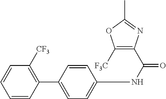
C1=CC(C2=CC=C(NC(=O)C3=C([F3C])OC(C)=N3)C=C2)=C([CF3])C=C1
